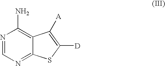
N1=CN=C2C(=C1N)C([A])=C([D])S2
